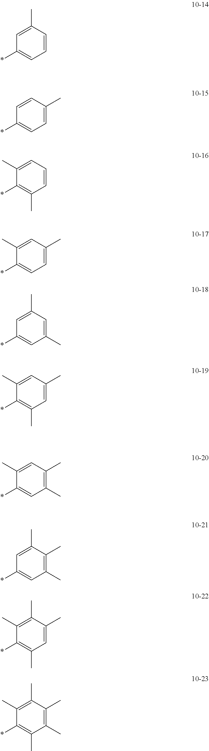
C1=C(C)C=CC=C1*.C1=CC(C)=CC=C1*.C1(C)=CC=CC(C)=C1*.C1(C)=CC(C)=CC=C1*.C1=C(C)C=C(C)C=C1*.C1(C)=CC(C)=CC(C)=C1*.C1(C)=CC(C)=C(C)C=C1*.C1=C(C)C(C)=C(C)C=C1*.C1(C)=C(C)C(C)=CC(C)=C1*.C1(C)=C(C)C(C)=C(C)C(C)=C1*
